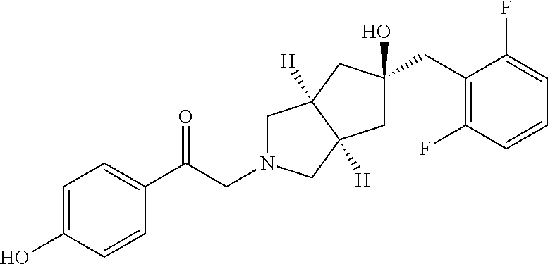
OC1=CC=C(C(CN2CC3([H])C([H])(C2)CC(O)(CC2=C(F)C=CC=C2F)C3)=O)C=C1
